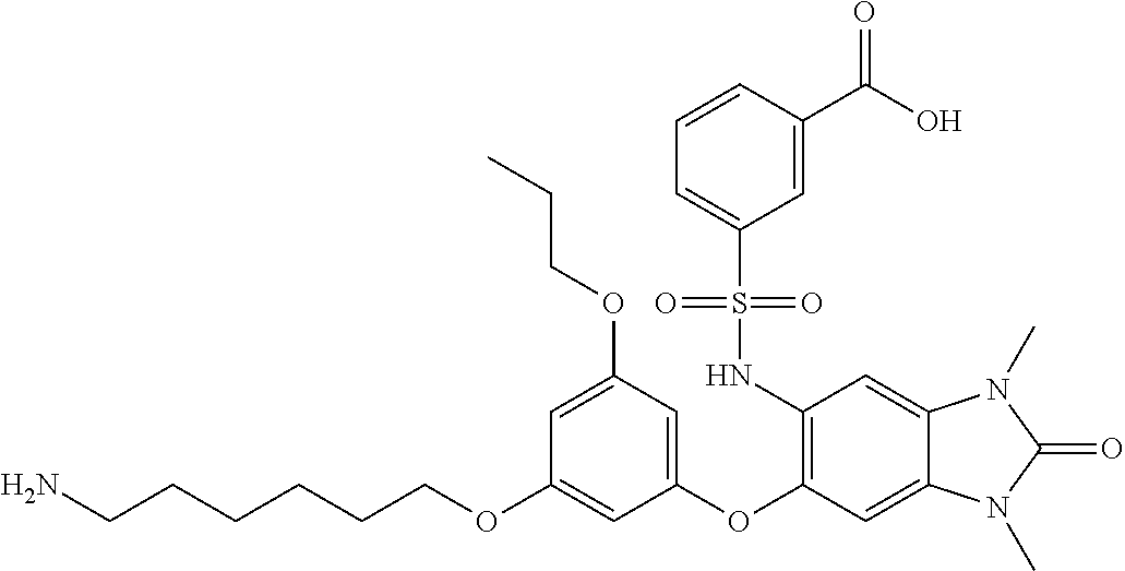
C(CCOC1=CC(OC2=C(NS(C3=CC=CC(C(O)=O)=C3)(=O)=O)C=C3C(=C2)N(C)C(=O)N3C)=CC(OCCC)=C1)CCCN
